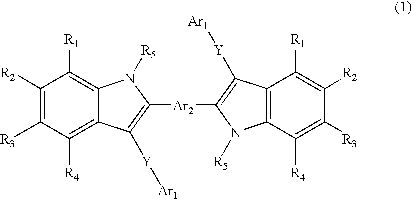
C1([R2])=C([R3])C([R4])=C2C(=C1[R1])N([R5])C([Ar2]C1=C([Y][Ar1])C3=C(C([R4])=C([R3])C([R2])=C3[R1])N1[R5])=C2[Y][Ar1]
